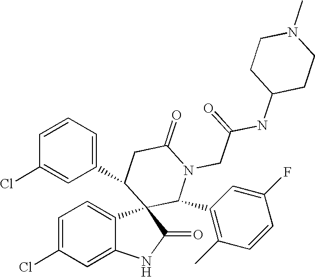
C1=C(Cl)C=C2C(=C1)C1(C(=O)N2)C(C2=C(C)C=CC(F)=C2)N(CC(=O)NC2CCN(C)CC2)C(=O)CC1C1=CC=CC(Cl)=C1
